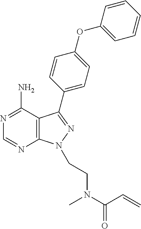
N1=C(N)C2=C(N=C1)N(CCN(C)C(=O)C=C)N=C2C1=CC=C(OC2=CC=CC=C2)C=C1
